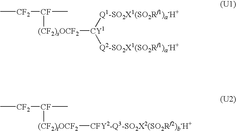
C[CF2][CF]([(CF2)sOCF2][CY1]([Q1-SO2X1(SO2Rf1)a-H+])[Q2-SO2X1(SO2Rf1)a-H+])C.C[CF2][CF]([(CF2)tOCF2][CFY2-Q3-SO2X2(SO2Rf2)b-H+])C
